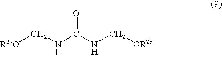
[H].[H].[R27O]CNC(NC[OR28])=O
